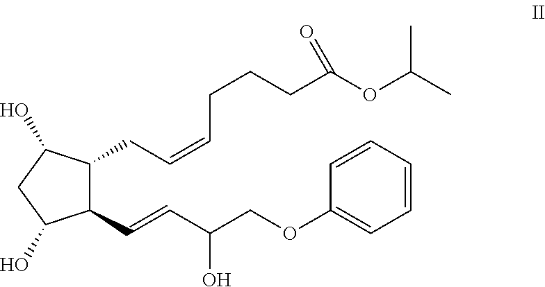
C1(C=CC(COC2=CC=CC=C2)O)C(CC=CCCCC(OC(C)C)=O)C(O)CC1O
